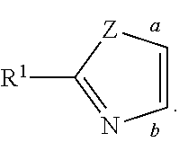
C1=C[Z]C([R1])=N1
